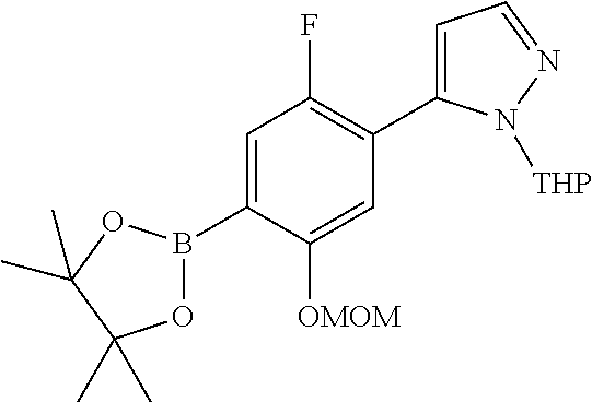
C1=C(B2OC(C)(C)C(C)(C)O2)C([OMOM])=CC(C2=CC=NN2[THP])=C1F
